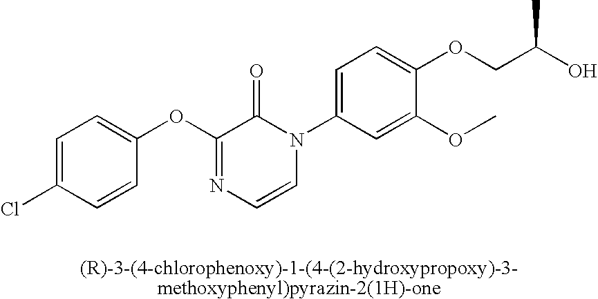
C1(OC2=NC=CN(C3=CC=C(OCC(O)C)C(OC)=C3)C2=O)=CC=C(Cl)C=C1
